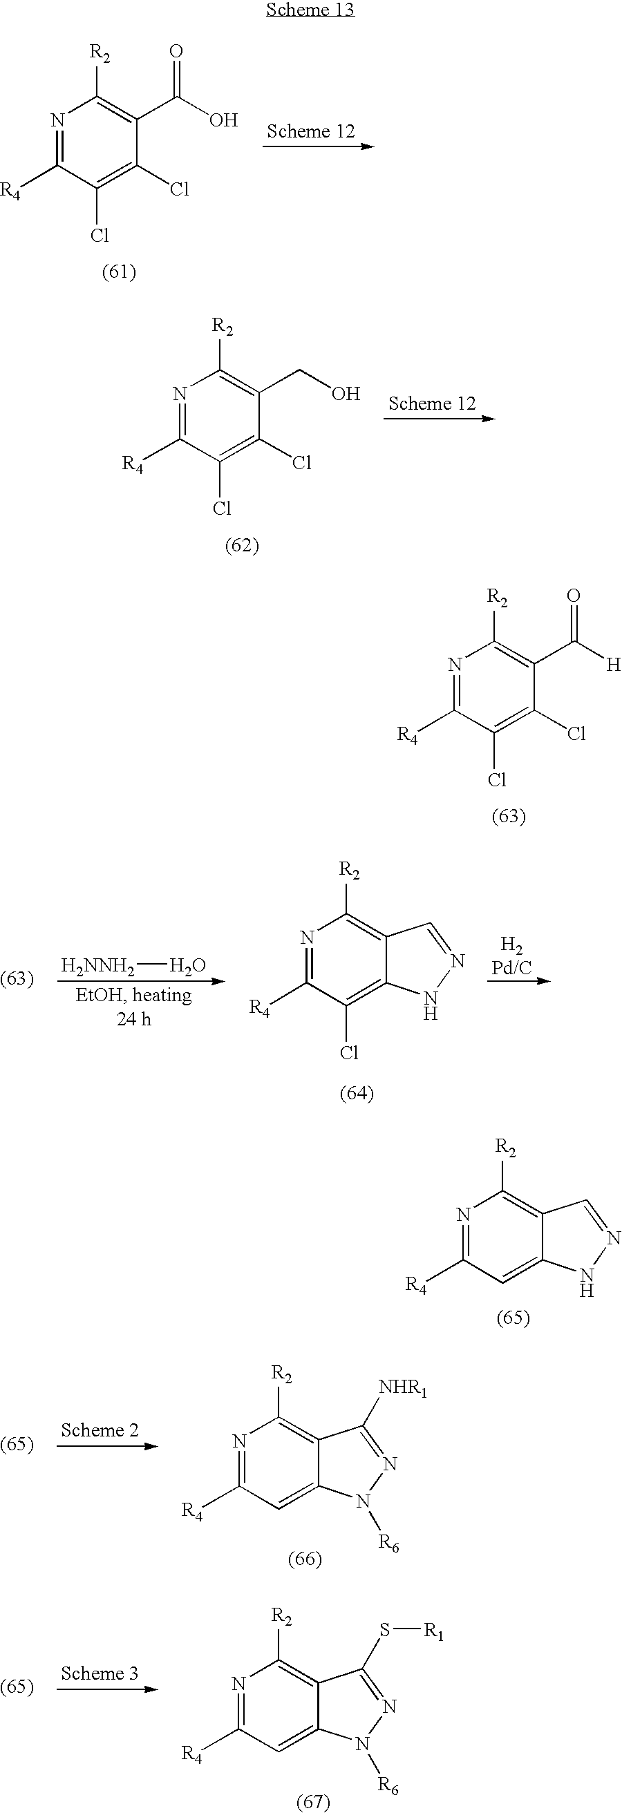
N1=C([R4])C(Cl)=C(Cl)C(C(O)=O)=C1[R2].N1=C([R4])C(Cl)=C(Cl)C(CO)=C1[R2].N1=C([R4])C(Cl)=C(Cl)C(C([H])=O)=C1[R2].[H2NNH2]O.N1=C([R4])C(Cl)=C2C(=C1[R2])C=NN2.N1=C([R4])C=C2C(=C1[R2])C=NN2.N1=C([R4])C=C2C(=C1[R2])C([NHR1])=NN2[R6].N1=C([R4])C=C2C(=C1[R2])C(S[R1])=NN2[R6]
